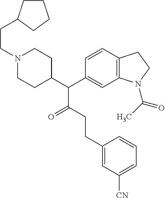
N1(CCC2CCCC2)CCC(C(C2=CC3=C(C=C2)CCN3C(C)=O)C(CCC2=CC([CN])=CC=C2)=O)CC1
